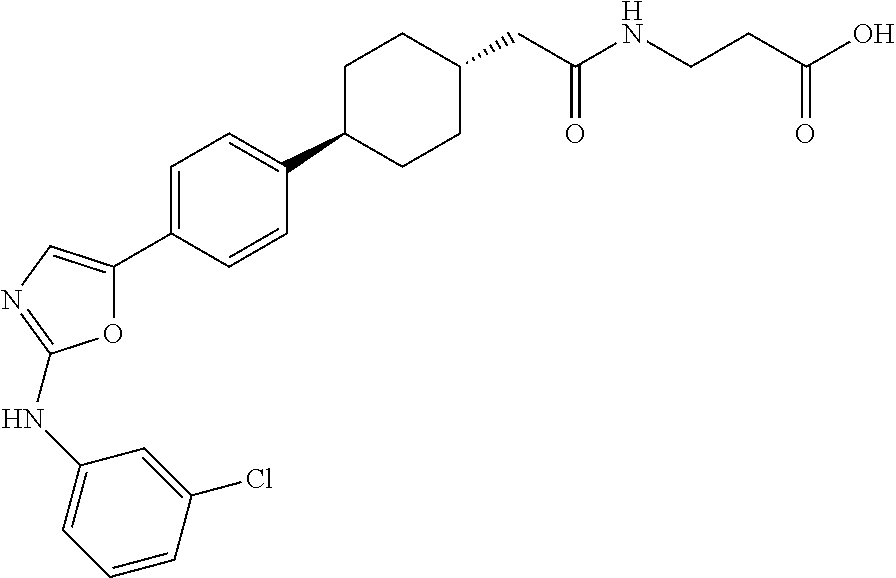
O1C(C2=CC=C(C3CCC(CC(=O)NCCC(O)=O)CC3)C=C2)=CN=C1NC1=CC=CC(Cl)=C1
